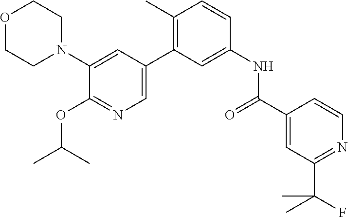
O1CCN(C2=CC(C3=C(C)C=CC(NC(C4=CC(C(C)(F)C)=NC=C4)=O)=C3)=CN=C2OC(C)C)CC1
